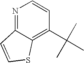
N1=C2C(=C(C(C)(C)C)C=C1)SC=C2
